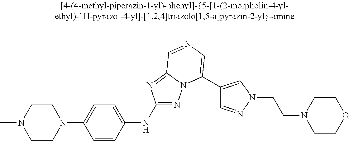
C1CN(C2=CC=C(NC3=NN4C(=N3)C=NC=C4C3=CN(CCN4CCOCC4)N=C3)C=C2)CCN1C
